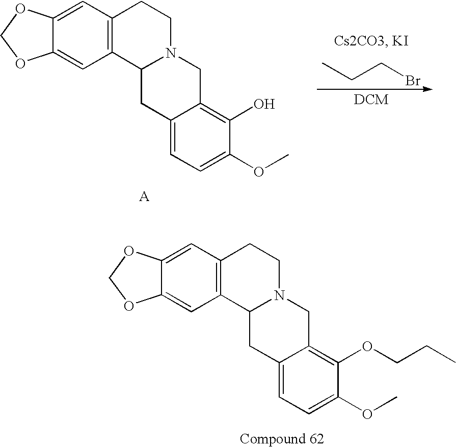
CCCBr.C12=C(C=C3C(=C1)OCO3)CCN1C2CC2=CC=C(OC)C(O)=C2C1.C12=C(C=C3C(=C1)OCO3)CCN1C2CC2=CC=C(OC)C(OCCC)=C2C1
